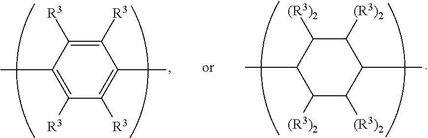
C1([(R3)2])C([(R3)2])C(C)C([(R3)2])C([(R3)2])C1C.C1([R3])=C(C)C([R3])=C([R3])C(C)=C1[R3]
